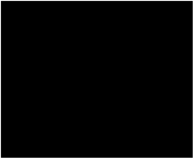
C1(F)=CN=C(OC2=CC=C3C(=C2)OCO3)C(C(NCC2=CC=C(OCC3=NC=CC=C3)C=C2F)=O)=C1
